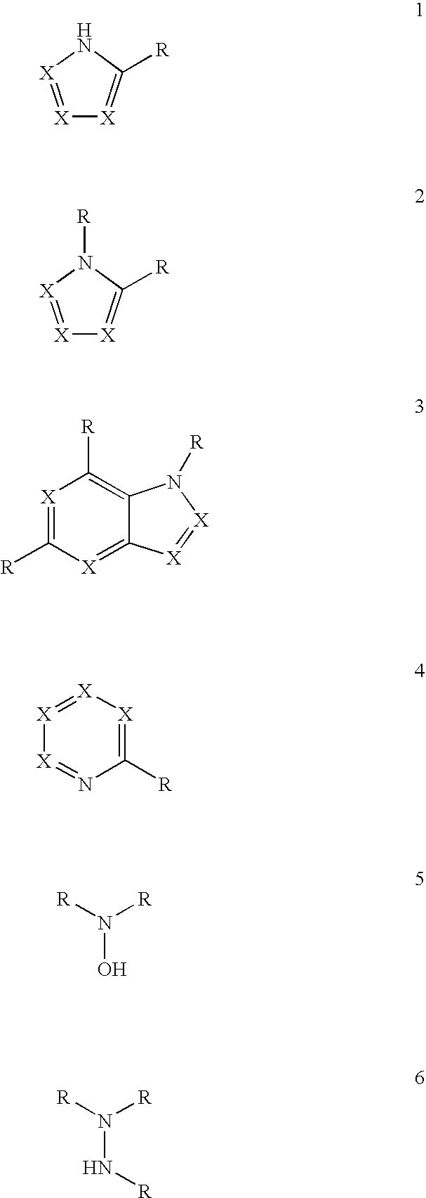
[X]1=[X]NC([R])=[X]1.[X]1=[X]N([R])C([R])=[X]1.[X]1=C([R])[X]=C2C(=C1[R])N([R])[X]=[X]2.[X]1=[X][X]=C([R])N=[X]1.[R]N([R])O.[R]N([R])N[R]
